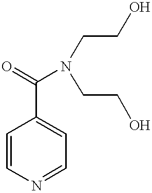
C1=CN=CC=C1C(=O)N(CCO)CCO
